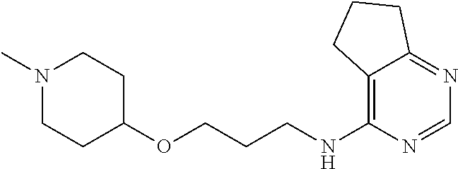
C1(OCCCNC2=C3C(=NC=N2)CCC3)CCN(C)CC1
